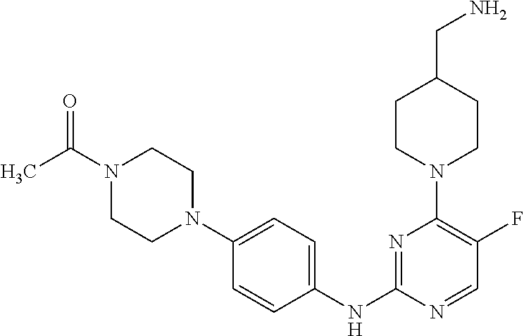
C1(NC2=NC(N3CCC(CN)CC3)=C(F)C=N2)=CC=C(N2CCN(C(C)=O)CC2)C=C1
